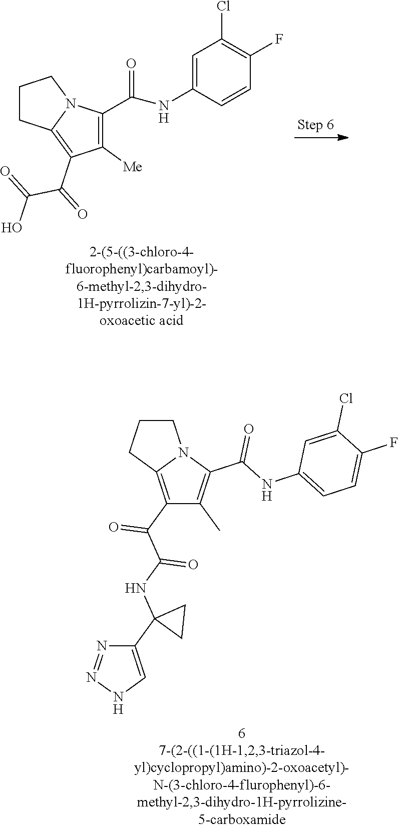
C1CCC2=C(C(C(NC3(C4=CNN=N4)CC3)=O)=O)C(C)=C(C(NC3=CC=C(F)C(Cl)=C3)=O)N12.C1([Me])=C(C(=O)NC2=CC(Cl)=C(F)C=C2)N2C(=C1C(=O)C(=O)O)CCC2
